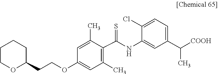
C1=C(NC(C2=C(C)C=C(OCCC3OCCCC3)C=C2C)=S)C(Cl)=CC=C1C([COOH])C
